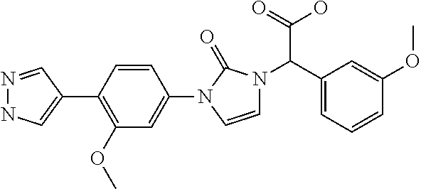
N1=CC(C2=C(OC)C=C(N3C=CN(C(C4=CC=CC(OC)=C4)C(=O)O)C3=O)C=C2)=CN1
